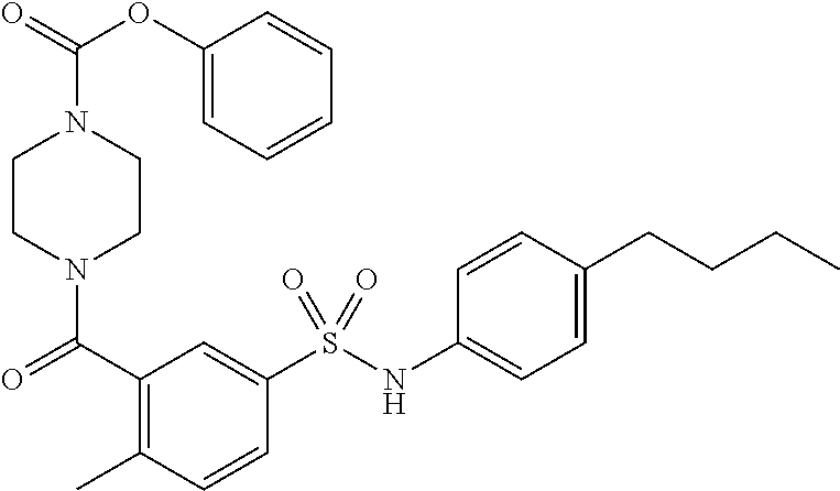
C1CN(C(=O)C2=C(C)C=CC(S(NC3=CC=C(CCCC)C=C3)(=O)=O)=C2)CCN1C(OC1=CC=CC=C1)=O
